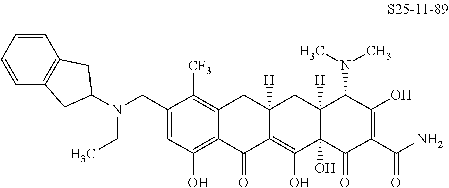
N(CC1=CC(O)=C2C(=C1[CF3])CC1([H])C(=C(O)C3(O)C([H])(C1)C(N(C)C)C(O)=C(C(N)=O)C3=O)C2=O)(CC)C1CC2=C(C=CC=C2)C1
